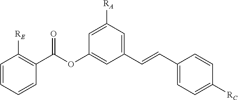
C1=C([RA])C=C(C=CC2=CC=C([RC])C=C2)C=C1OC(C1=C([RE])C=CC=C1)=O
